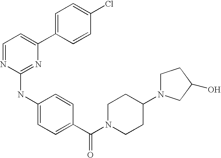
C1=NC(NC2=CC=C(C(N3CCC(N4CCC(O)C4)CC3)=O)C=C2)=NC(C2=CC=C(Cl)C=C2)=C1
